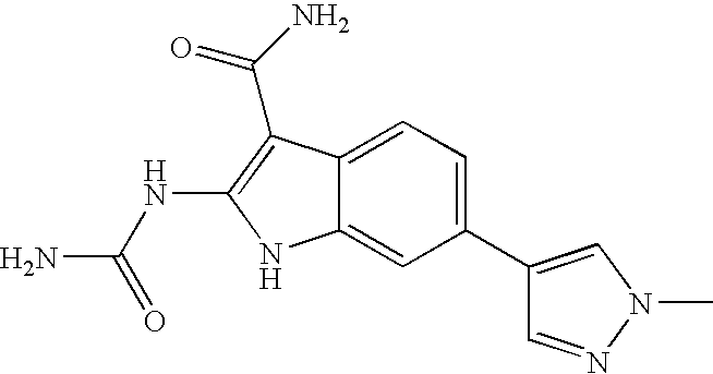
C1(C2=CN(C)N=C2)=CC=C2C(=C1)NC(NC(N)=O)=C2C(=O)N
